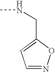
C1=NOC(CNC)=C1
